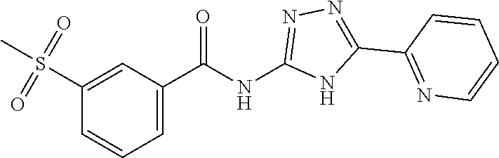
C(NC1=NN=C(C2=NC=CC=C2)N1)(=O)C1=CC=CC(S(C)(=O)=O)=C1
